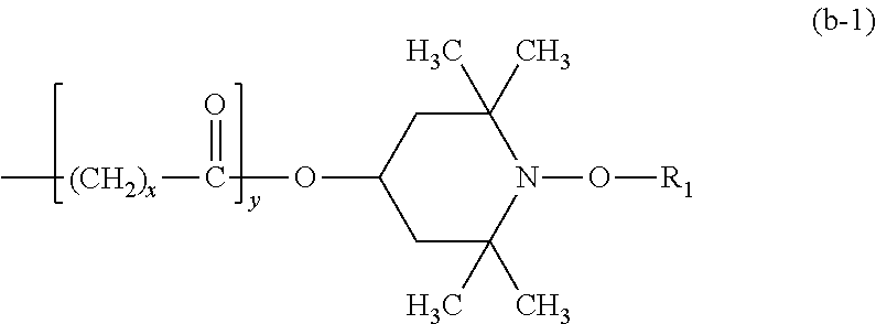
C[(CH2)x]C(=O)OC1CC(C)(C)N(O[R1])C(C)(C)C1
